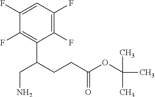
C1(F)=C(F)C=C(F)C(F)=C1C(CCC(OC(C)(C)C)=O)CN
